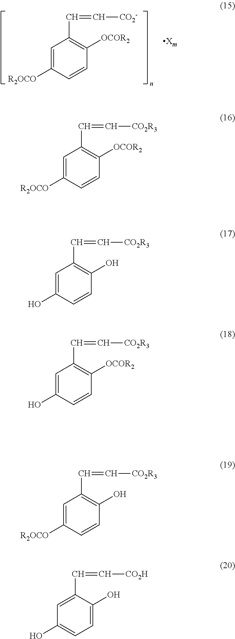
C1=C([R2OCO])C=CC([OCOR2])=C1C=C[CO2-].C1=C([R2OCO])C=CC([OCOR2])=C1C=C[CO2R3].C1=C(O)C=CC(O)=C1C=C[CO2R3].C1=C(O)C=CC([OCOR2])=C1C=C[CO2R3].C1=C([R2OCO])C=CC(O)=C1C=C[CO2R3].C1=C(C=C[CO2H])C(O)=CC=C1O
